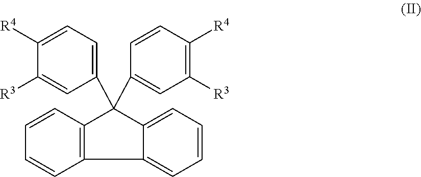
C1=C(C2(C3=CC([R3])=C([R4])C=C3)C3=CC=CC=C3C3=C2C=CC=C3)C=C([R3])C([R4])=C1
